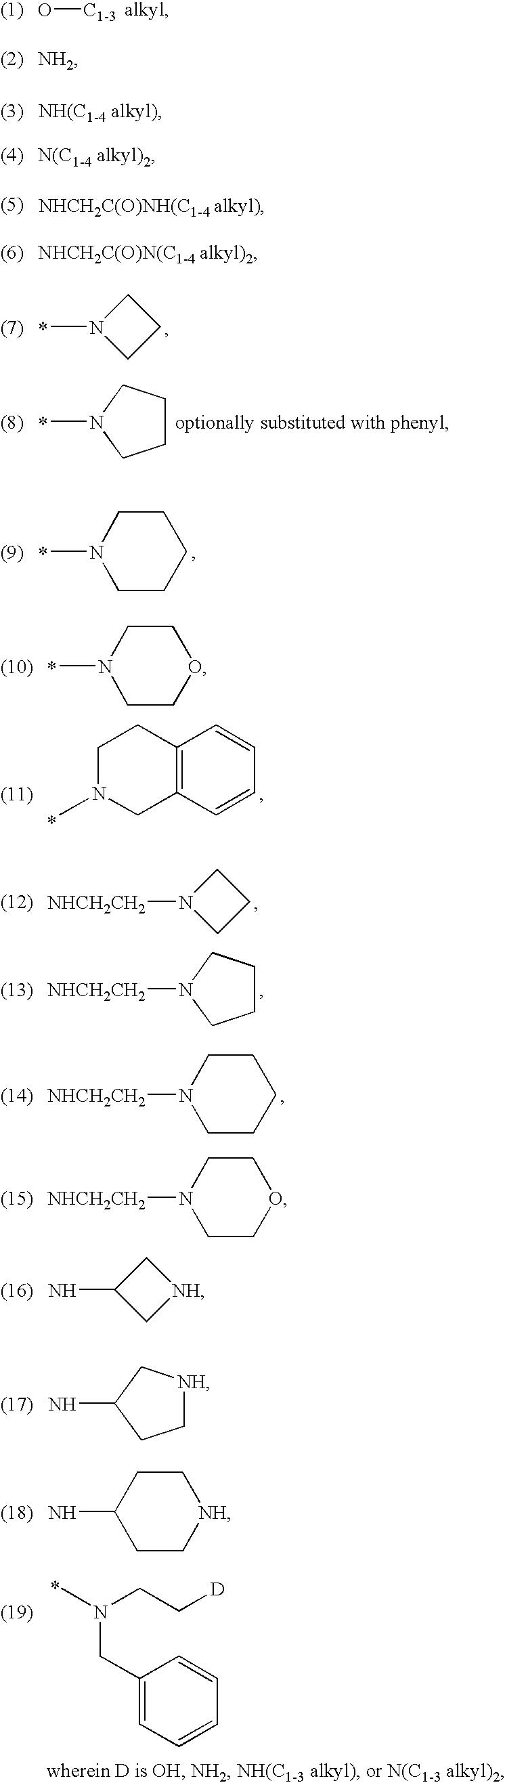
O[C1-3].[NH2].[NH(C1-4 alkyl)].[N(C1-4 alkyl)2].[NHCH2C(O)NH(C1-4 alkyl)].[NHCH2C(O)N(C1-4 alkyl)2].CN1CCC1.CN1CCCC1.CN1CCCCC1.CN1CCOCC1.[NHCH2CH2]N1CCC1.[NHCH2CH2]N1CCOCC1.NC1C[NH]C1.NC1CC[NH]C1.CN1CC2=C(CC1)C=CC=C2.[NHCH2CH2]N1CCCC1.[NHCH2CH2]N1CCCCC1.NC1CC[NH]CC1.C1(CN(C)CC[D])=CC=CC=C1
